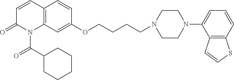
C1=CC2=C(N(C(C3CCCCC3)=O)C1=O)C=C(OCCCCN1CCN(C3=CC=CC4=C3C=CS4)CC1)C=C2
